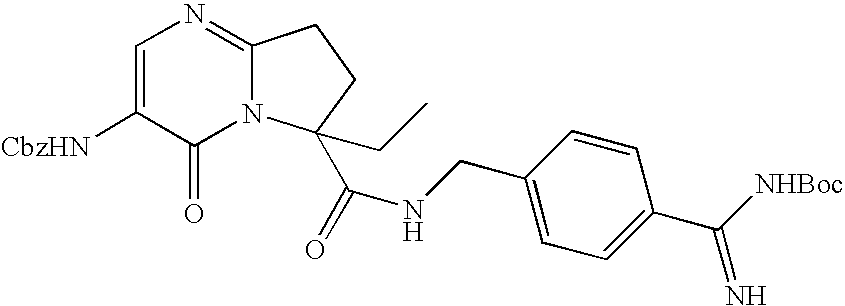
C1=C([CbzHN])C(=O)N2C(=N1)CCC2(C(=O)NCC1=CC=C(C([NHBoc])=N)C=C1)CC
